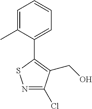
N1=C(Cl)C(CO)=C(C2=CC=CC=C2C)S1
